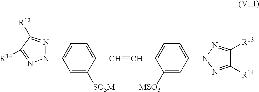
C1=C(N2N=C([R13])C([R14])=N2)C=C([SO3M])C(C=CC2=CC=C(N3N=C([R13])C([R14])=N3)C=C2[MSO3])=C1
